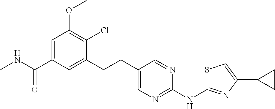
C1(CCC2=CN=C(NC3=NC(C4CC4)=CS3)N=C2)=CC(C(NC)=O)=CC(OC)=C1Cl
